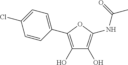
C1(O)=C(C2=CC=C(Cl)C=C2)OC(NC(=O)C)=C1O
